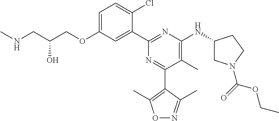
C1=C(OCC(CNC)O)C=C(C2=NC(NC3CN(C(OCC)=O)CC3)=C(C)C(C3=C(C)ON=C3C)=N2)C(Cl)=C1
